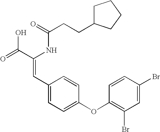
C(=O)(NC(C(=O)O)=CC1=CC=C(OC2=C(Br)C=C(Br)C=C2)C=C1)CCC1CCCC1
